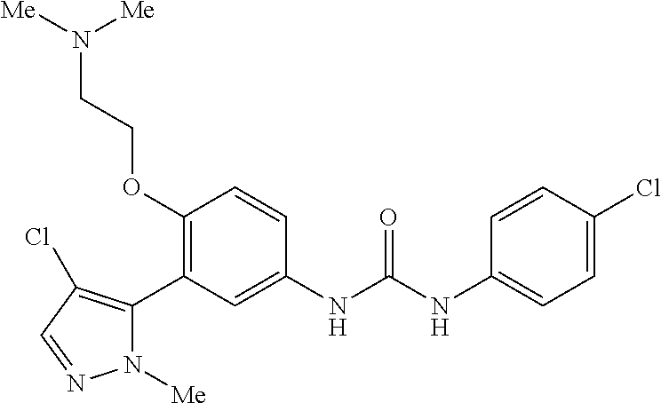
C1(OCCN([Me])[Me])=C(C2=C(Cl)C=NN2[Me])C=C(NC(NC2=CC=C(Cl)C=C2)=O)C=C1
